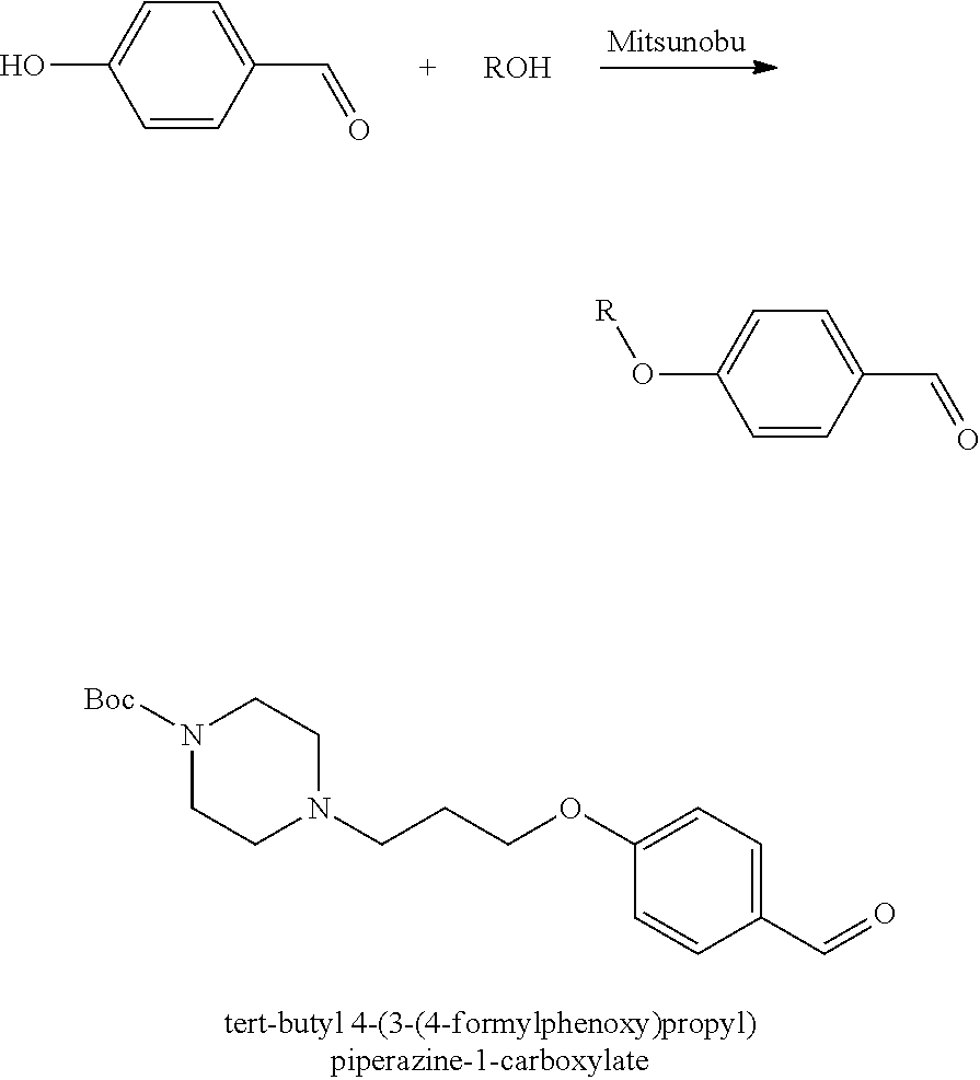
N1([Boc])CCN(CCCOC2=CC=C(C=O)C=C2)CC1.C1=C(O)C=CC(C=O)=C1.[ROH].C1=C(O[R])C=CC(C=O)=C1
